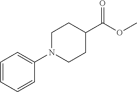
COC(C1CCN(C2=CC=CC=C2)CC1)=O
